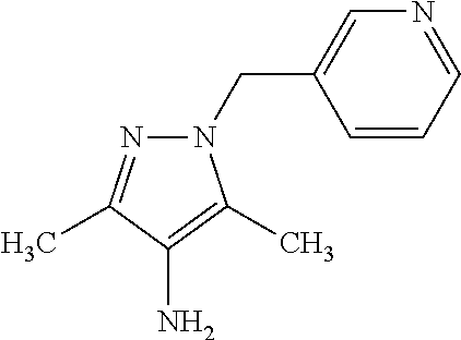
N1(CC2=CN=CC=C2)N=C(C)C(N)=C1C
